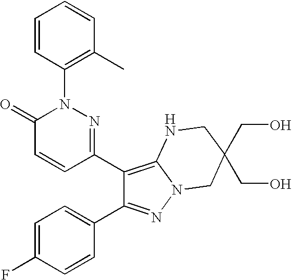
C1(C2=C3N(N=C2C2=CC=C(F)C=C2)CC(CO)(CO)CN3)=NN(C2=C(C)C=CC=C2)C(=O)C=C1
